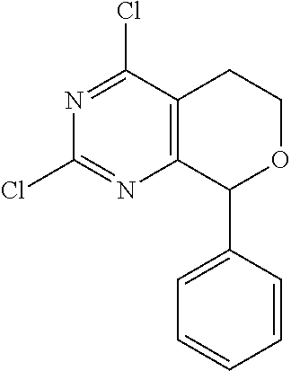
C1(Cl)=NC(Cl)=NC2=C1CCOC2C1=CC=CC=C1
